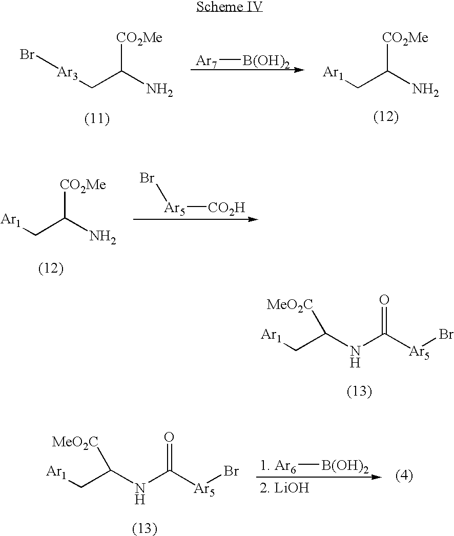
Br[Ar3]CC(N)[CO2Me].[Ar7][B(OH)2].[Ar1]CC(N)[CO2Me].[Ar1]CC(N)[CO2Me].[Ar5]([CO2H])Br.[Ar1]CC(NC([Ar5]Br)=O)[MeO2C].[Ar1]CC(NC([Ar5]Br)=O)[MeO2C].[1. Ar6][B(OH)2].[2. LiOH]
